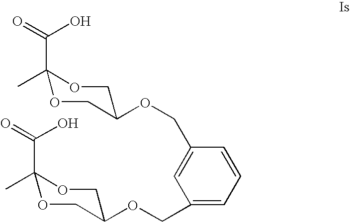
O(CC1=CC=CC(COC2COC(C)(C(=O)O)OC2)=C1)C1COC(C)(C(=O)O)OC1
